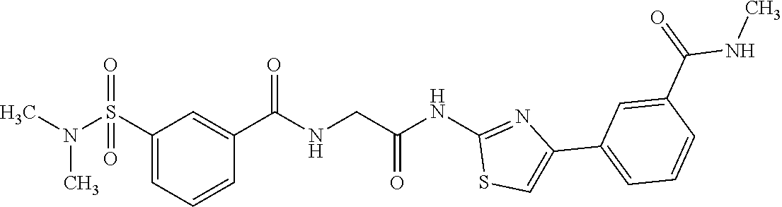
C1(S(N(C)C)(=O)=O)=CC=CC(C(=O)NCC(NC2=NC(C3=CC=CC(C(=O)NC)=C3)=CS2)=O)=C1
